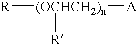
[R][(OCHCH2)n]([A])[R]
